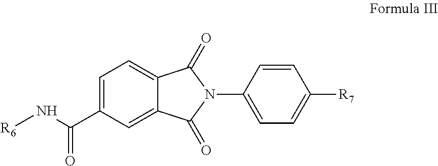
[R6]NC(C1=CC=C2C(=C1)C(=O)N(C1=CC=C([R7])C=C1)C2=O)=O
